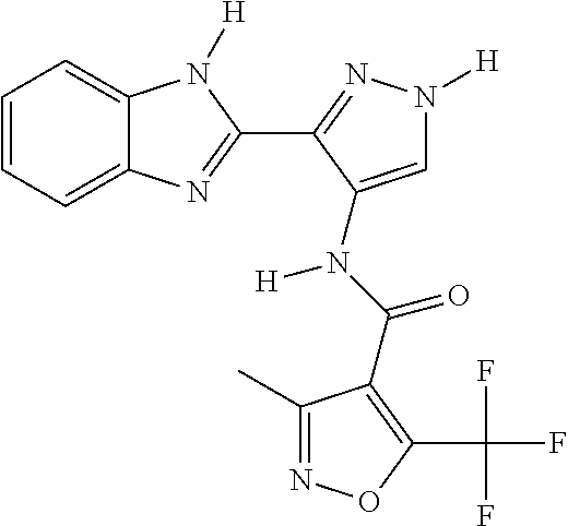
C1=CC=C2C(=C1)N([H])C(C1=NN([H])C=C1N(C(=O)C1=C(C(F)(F)F)ON=C1C)[H])=N2
